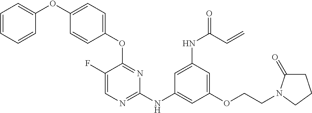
C1(NC(=O)C=C)=CC(NC2=NC=C(F)C(OC3=CC=C(OC4=CC=CC=C4)C=C3)=N2)=CC(OCCN2C(=O)CCC2)=C1
